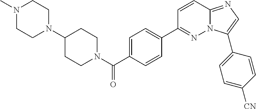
N1(C)CCN(C2CCN(C(C3=CC=C(C4=NN5C(=NC=C5C5=CC=C([CN])C=C5)C=C4)C=C3)=O)CC2)CC1
